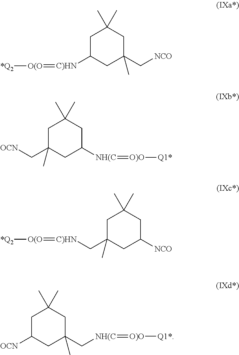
C1C(C[OCN])(C)CC([NH(C]=[O)O][Q1*])CC1(C)C.C1C([C)HN]=[O(O][*Q2])CC(C[NCO])(C)CC1(C)C.C1C(C[C)HN]=[O(O][*Q2])(C)CC([NCO])CC1(C)C.C1C([OCN])CC(C)(C[NH(C]=[O)O][Q1*])CC1(C)C
